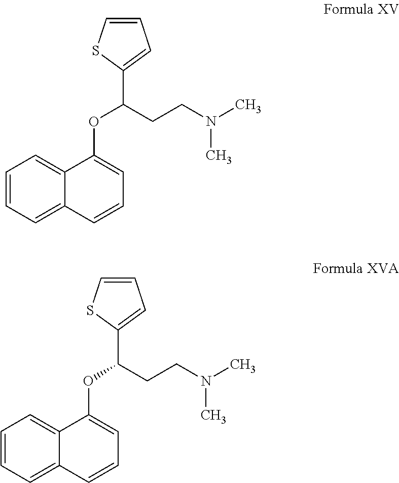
C1=CC=C2C(=C1)C(OC(CCN(C)C)C1=CC=CS1)=CC=C2.C1=CC=C2C(=C1)C(OC(CCN(C)C)C1=CC=CS1)=CC=C2
